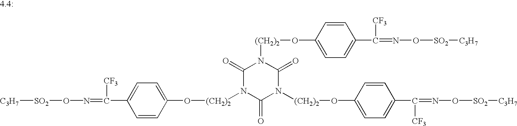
C(C1=CC=C(O[(CH2)2]N2C(=O)N([(CH2)2]OC3=CC=C(C([CF3])=NO[SO2][C3H7])C=C3)C(=O)N([(CH2)2]OC3=CC=C(C([CF3])=NO[SO2][C3H7])C=C3)C2=O)C=C1)([CF3])=NO[SO2][C3H7]
